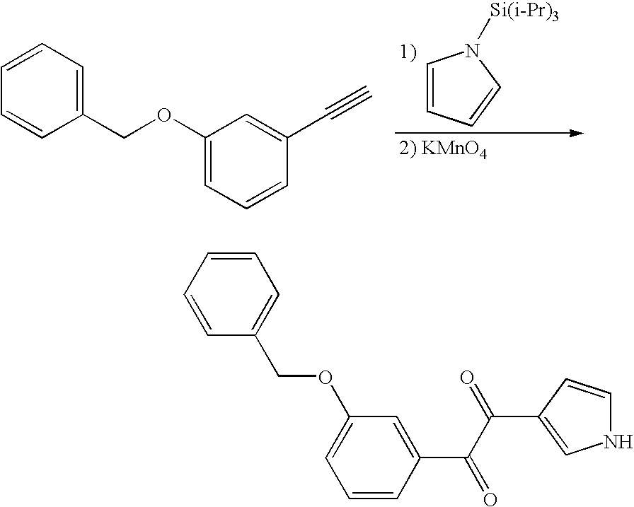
C1(COC2=CC=CC(C#C)=C2)=CC=CC=C1.C1=CC=CN1[Si(i-Pr)3].C1=CC(C(C(=O)C2=CNC=C2)=O)=CC(OCC2=CC=CC=C2)=C1
